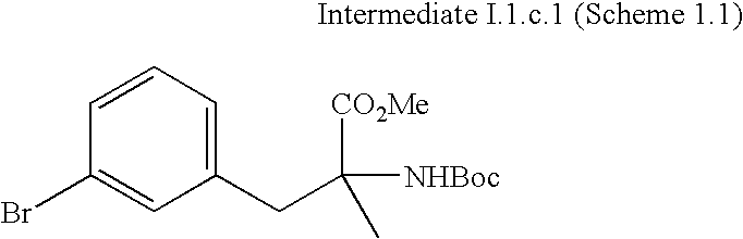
C1(CC([NHBoc])([CO2Me])C)=CC=CC(Br)=C1
